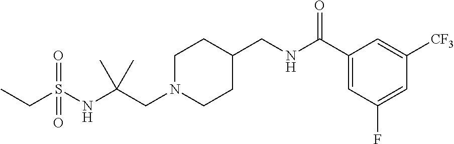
C(S(NC(CN1CCC(CNC(C2=CC(F)=CC([CF3])=C2)=O)CC1)(C)C)(=O)=O)C
